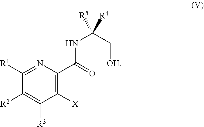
C1([R2])=C([R3])C([X])=C(C(NC(C[OH])([R4])[R5])=O)N=C1[R1]
